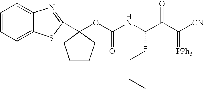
N(C(C(C([CN])=[PPh3])=O)CCCC)C(OC1(C2=NC3=CC=CC=C3S2)CCCC1)=O
